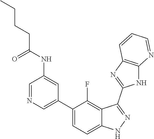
C1=NC=C(C2=CC=C3C(=C2F)C(C2=NC4=C(N2)N=CC=C4)=NN3)C=C1NC(CCCC)=O
